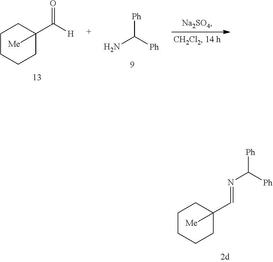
C1CCCC(C(=O)[H])([Me])C1.NC([Ph])[Ph].C1CCCC(C=NC([Ph])[Ph])([Me])C1
